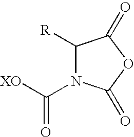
C1([R])N(C([XO])=O)C(=O)OC1=O
